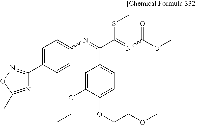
N1=C(C)ON=C1C1=CC=C(N=C(C(=NC(OC)=O)SC)C2=CC=C(OCCOC)C(OCC)=C2)C=C1
